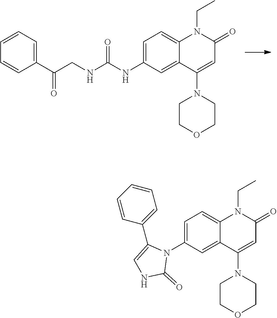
N(C1=CC=C2C(=C1)C(N1CCOCC1)=CC(=O)N2CC)C(NCC(=O)C1=CC=CC=C1)=O.N1(C2=CC=C3C(=C2)C(N2CCOCC2)=CC(=O)N3CC)C(C2=CC=CC=C2)=CNC1=O
